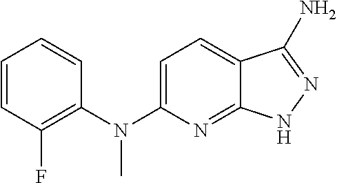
C1=CC(F)=C(N(C2=CC=C3C(=N2)NN=C3N)C)C=C1
